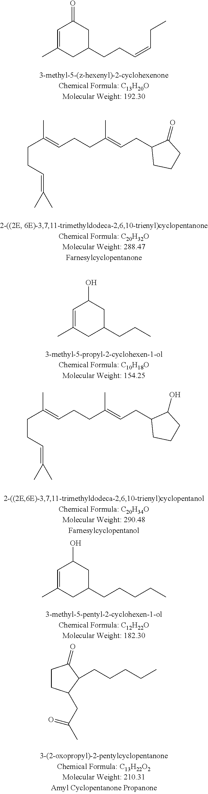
C1CC(CC(C)=O)C(CCCCC)C1=O.CC1=CC(=O)CC(CCC=CCC)C1.C(C(=CCCC(=CCC1CCCC1=O)C)C)CC=C(C)C.CC1=CC(O)CC(CCC)C1.C(C(=CCCC(=CCC1CCCC1O)C)C)CC=C(C)C.CC1=CC(O)CC(CCCCC)C1
